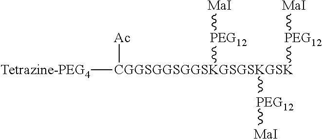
[Tetrazine-PEG4][CGGSGGSGGSKGSGSKGSK]([Ac])([PEG12][MaI])([PEG12][MaI])[PEG12][MaI]
